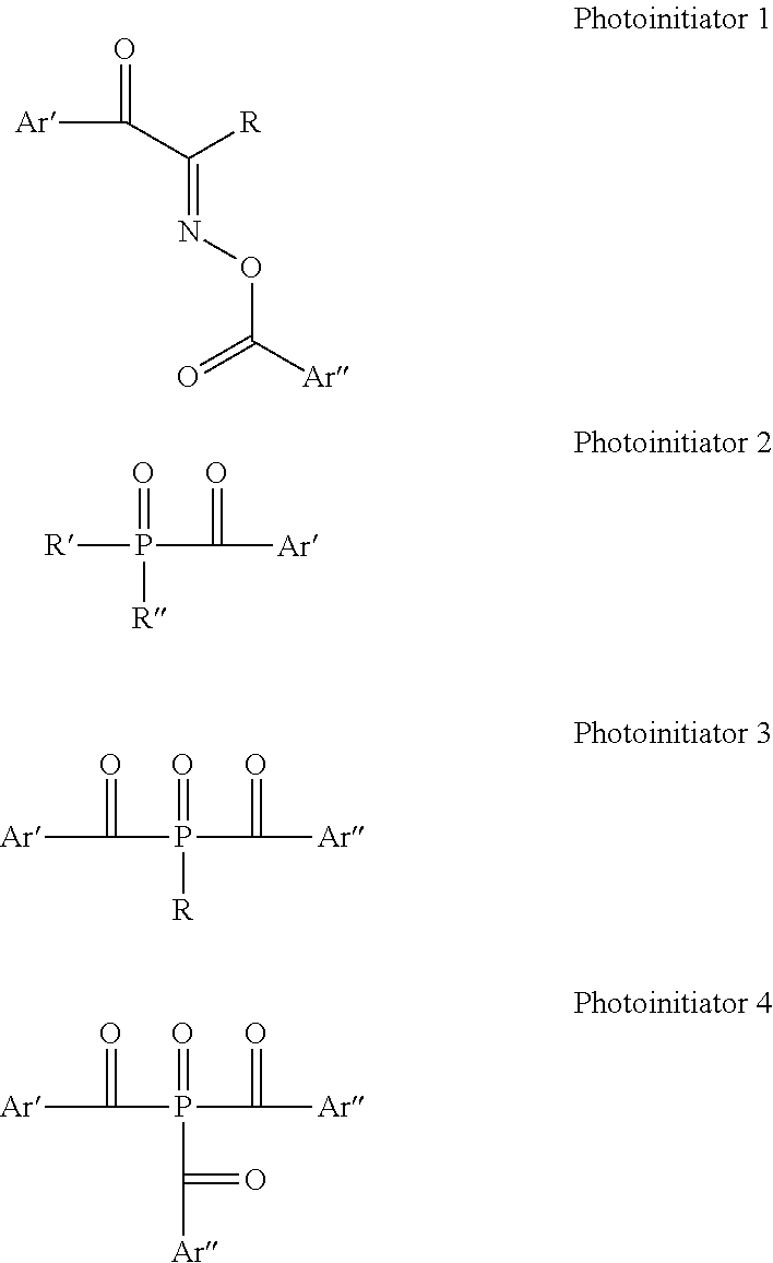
[Ar]C(=O)C(=NOC([Ar])=O)[R].[R]P(C(=O)[Ar])(=O)[R].[Ar]C(P(=O)(C([Ar])=O)[R])=O.[Ar]C(P(=O)(C([Ar])=O)C([Ar])=O)=O
